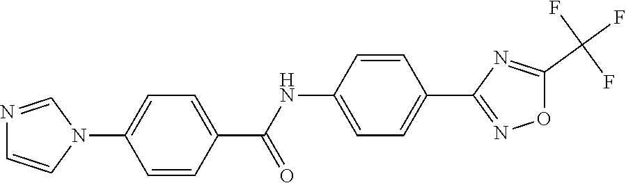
C1(C(NC2=CC=C(C3=NOC(C(F)(F)F)=N3)C=C2)=O)=CC=C(N2C=NC=C2)C=C1
